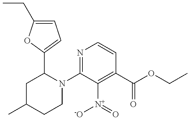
C1=C(CC)OC(C2CC(C)CCN2C2=NC=CC(C(OCC)=O)=C2[N+](=O)[-O])=C1
